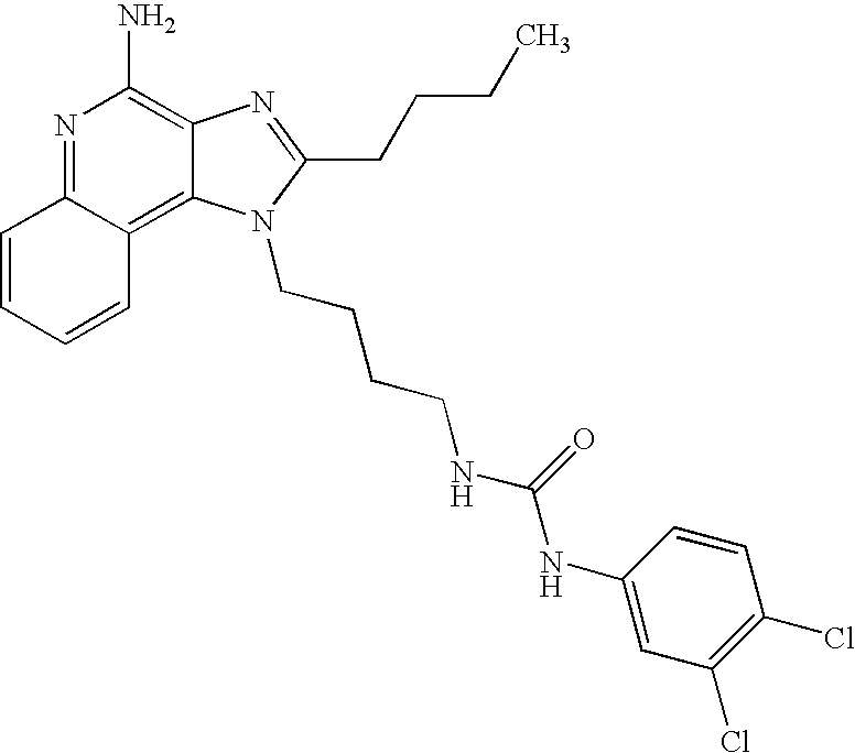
N1=C2C(=C3C(=C1N)N=C(CCCC)N3CCCCNC(NC1=CC(Cl)=C(Cl)C=C1)=O)C=CC=C2
